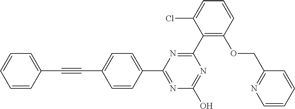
N1=C(O)N=C(C2=CC=C(C#CC3=CC=CC=C3)C=C2)N=C1C1=C(OCC2=NC=CC=C2)C=CC=C1Cl
